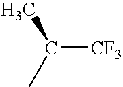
C([CF3])(C)C
